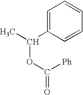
C(OC(=O)[Ph])(C)C1=CC=CC=C1
